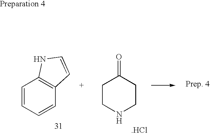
C1=CC=CC2=C1NC=C2.C1CNCCC1=O.[.HCl]
